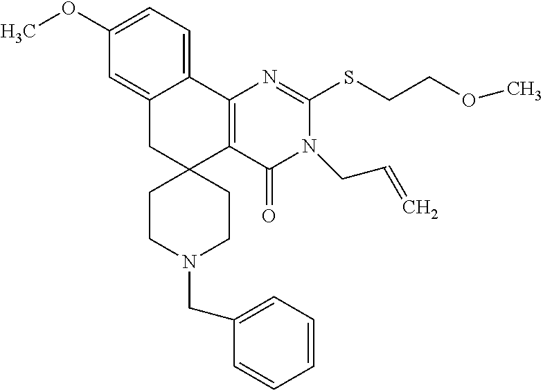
C1(OC)=CC=C2C(=C1)CC1(C3=C2N=C(SCCOC)N(CC=C)C3=O)CCN(CC2=CC=CC=C2)CC1
